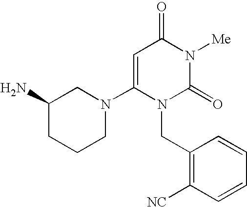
C1(N)CCCN(C2=CC(=O)N([Me])C(=O)N2CC2=C([NC])C=CC=C2)C1
